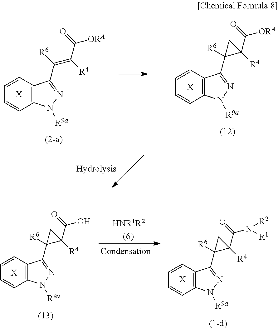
[X].C1=CC2=C(C=C1)C(C(=C(C([ORA])=O)[R4])[R6])=NN2[R9a].[X].C1=CC2=C(C=C1)C(C1([R6])C(C([ORA])=O)([R4])C1)=NN2[R9a].[HNR1R2].[X].C1=CC2=C(C=C1)C(C1([R6])C(C(N([R2])[R1])=O)([R4])C1)=NN2[R9a].C1=CC2=C(C=C1)C(C1([R6])C(C(O)=O)([R4])C1)=NN2[R9a].[X]
